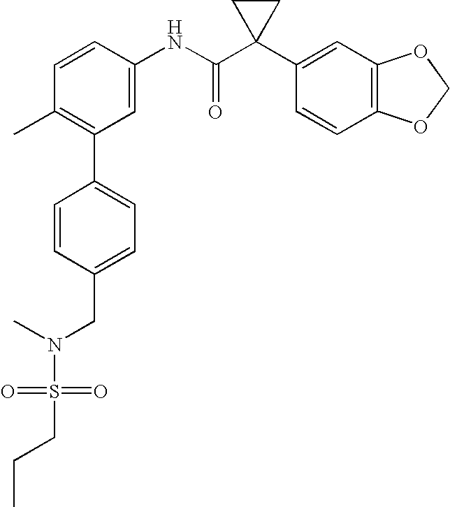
C1=CC(NC(C2(C3=CC4=C(C=C3)OCO4)CC2)=O)=CC(C2=CC=C(CN(C)S(=O)(=O)CCC)C=C2)=C1C
